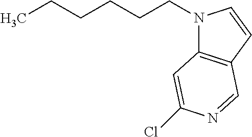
N1(CCCCCC)C2=C(C=C1)C=NC(Cl)=C2
